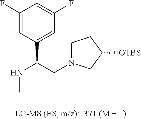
N(C(CN1CCC([OTBS])C1)C1=CC(F)=CC(F)=C1)C
